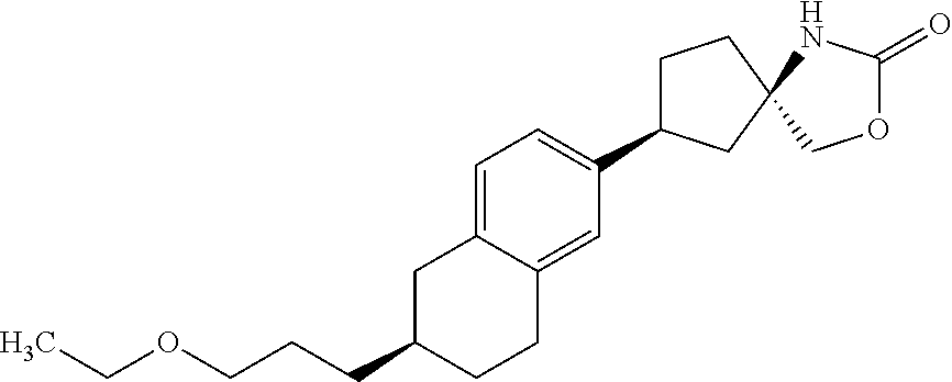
C1=C2C(=CC(C3CCC4(C3)NC(=O)OC4)=C1)CCC(CCCOCC)C2
